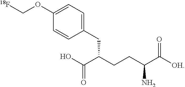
C1(CC(CCC(C([OH])=O)N)C(O)=O)=CC=C(OC[18F])C=C1
